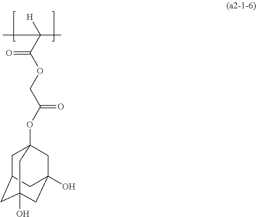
C1C2CC3(O)CC(O)(CC1(OC(COC(=O)C(C)(C)[H])=O)C3)C2
